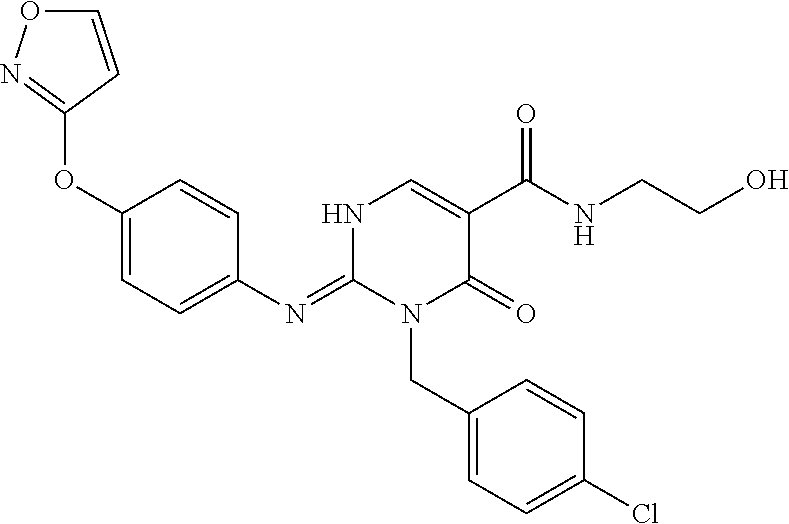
C1(N=C2N(CC3=CC=C(Cl)C=C3)C(=O)C(C(NCCO)=O)=CN2)=CC=C(OC2=NOC=C2)C=C1
